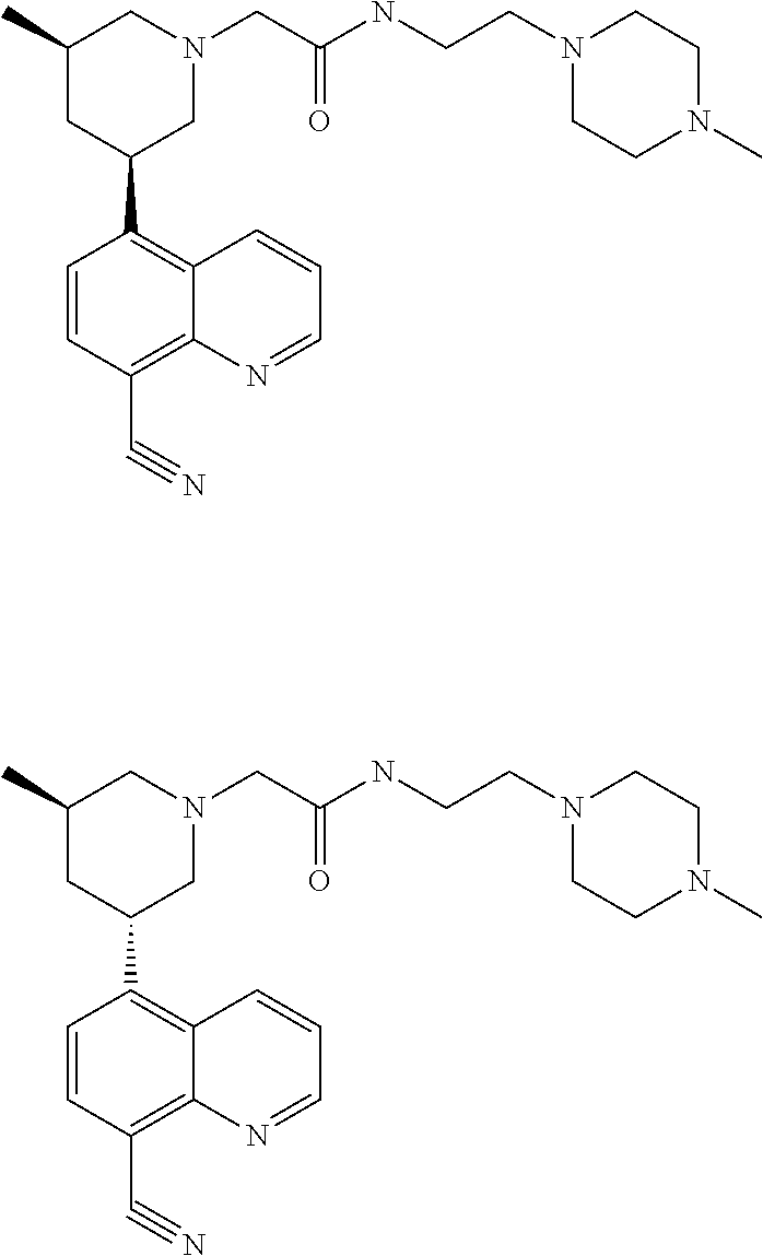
C1(C)CC(C2=C3C(=C(C#N)C=C2)N=CC=C3)CN(CC(NCCN2CCN(C)CC2)=O)C1.C1(C)CC(C2=C3C(=C(C#N)C=C2)N=CC=C3)CN(CC(=O)NCCN2CCN(C)CC2)C1
